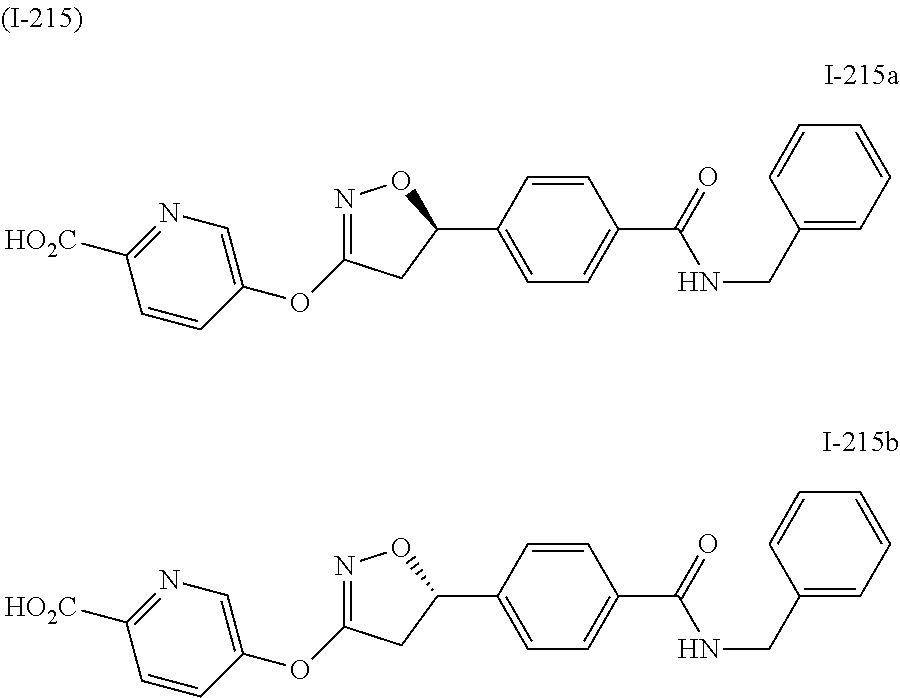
C1(C2=CC=C(C(=O)NCC3=CC=CC=C3)C=C2)ON=C(OC2=CN=C([HO2C])C=C2)C1.C1(C2=CC=C(C(=O)NCC3=CC=CC=C3)C=C2)ON=C(OC2=CN=C([HO2C])C=C2)C1
